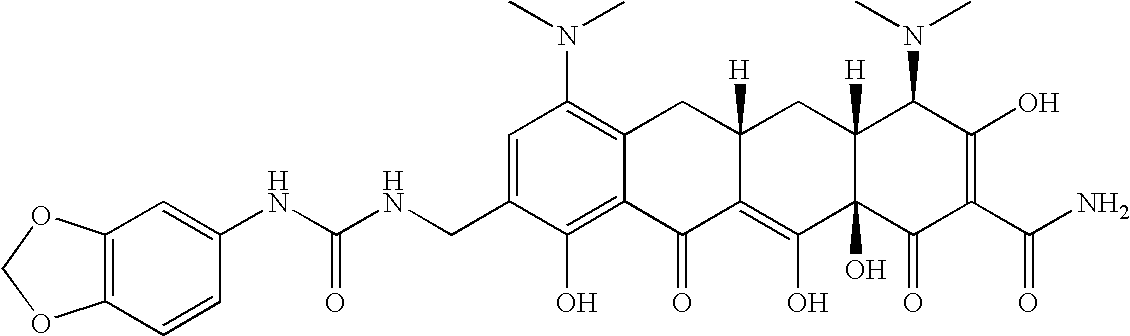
C1=C(CNC(NC2=CC3=C(C=C2)OCO3)=O)C(O)=C2C(=C1N(C)C)CC1([H])C(=C(O)C3(O)C([H])(C1)C(N(C)C)C(O)=C(C(N)=O)C3=O)C2=O
